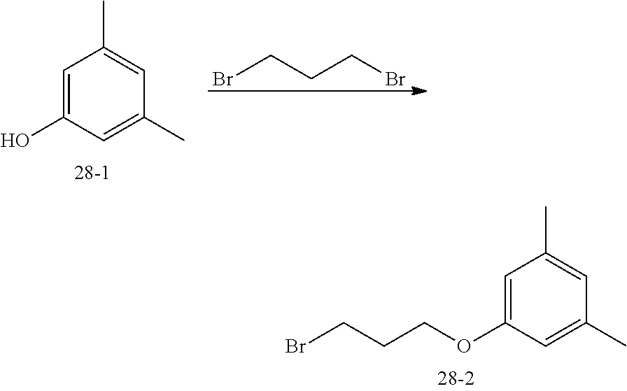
C1=C(OCCCBr)C=C(C)C=C1C.C1=C(O)C=C(C)C=C1C.BrCCCBr
